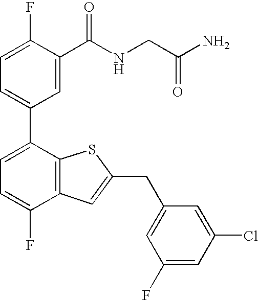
C1=C(F)C(C(NCC(N)=O)=O)=CC(C2=CC=C(F)C3=C2SC(CC2=CC(F)=CC(Cl)=C2)=C3)=C1
